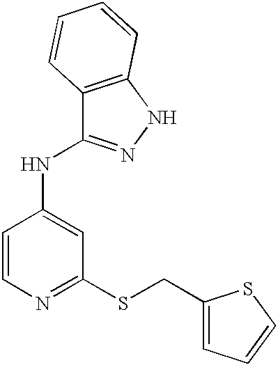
C1=CC(NC2=NNC3=C2C=CC=C3)=CC(SCC2=CC=CS2)=N1
